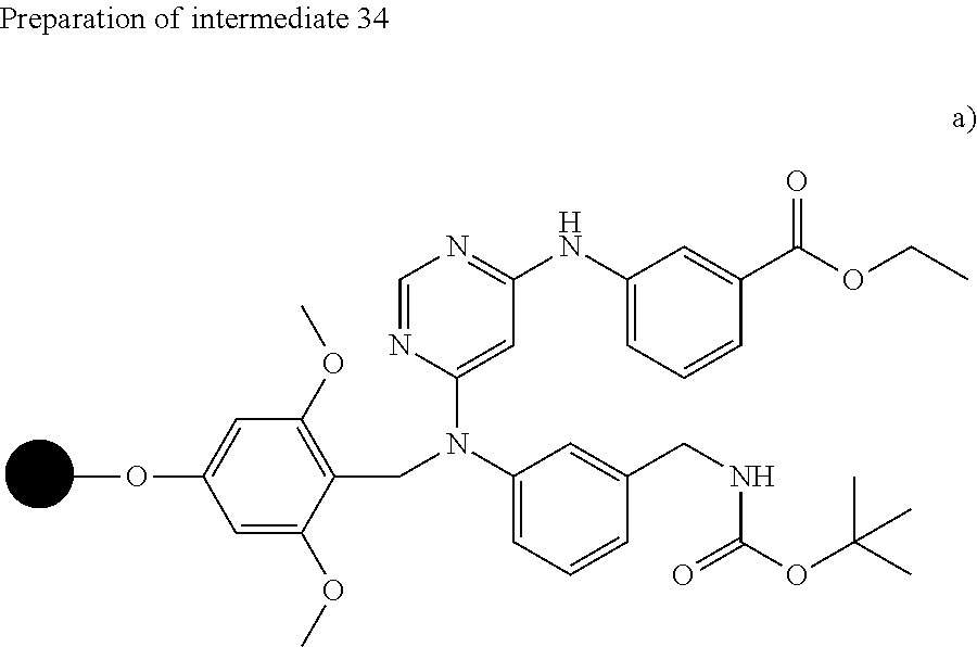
C1=C(OC)C(CN(C2=CC=CC(CNC(=O)OC(C)(C)C)=C2)C2=CC(NC3=CC=CC(C(=O)OCC)=C3)=NC=N2)=C(OC)C=C1OC
